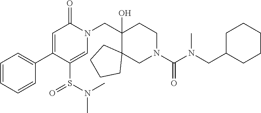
C1(C2=CC=CC=C2)=CC(=O)N(CC2(O)C3(CCCC3)CN(C(=O)N(CC3CCCCC3)C)CC2)C=C1S(=O)N(C)C
